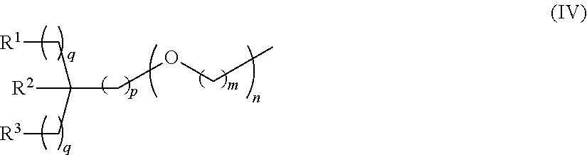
C(COCC)(C[R3])(C[R1])[R2]
